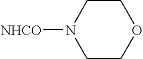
C1CN([NHCO])CCO1
